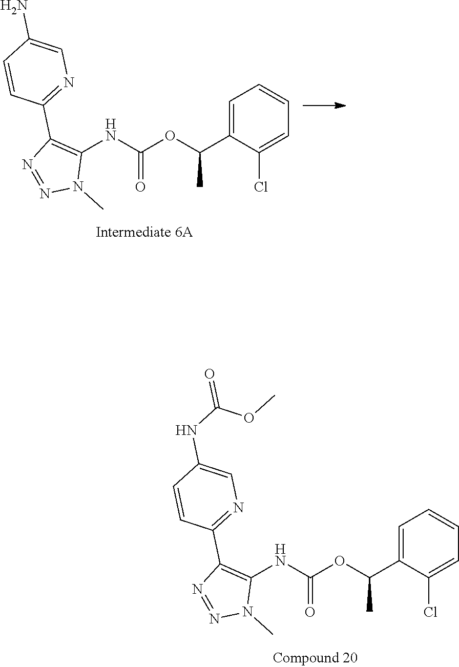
C1=C(C(OC(NC2=C(C3=NC=C(N)C=C3)N=NN2C)=O)C)C(Cl)=CC=C1.C1=C(C(OC(NC2=C(C3=NC=C(NC(=O)OC)C=C3)N=NN2C)=O)C)C(Cl)=CC=C1
